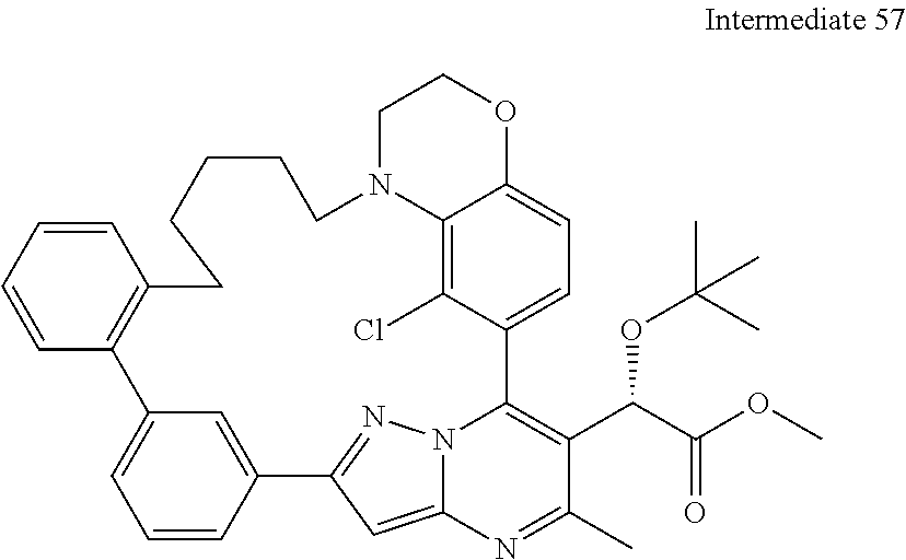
C12=C(Cl)C3=CC=C1OCCN2CCCCCC1=C(C2=CC=CC(=C2)C2=NN4C3=C(C(C(OC)=O)OC(C)(C)C)C(C)=NC4=C2)C=CC=C1
